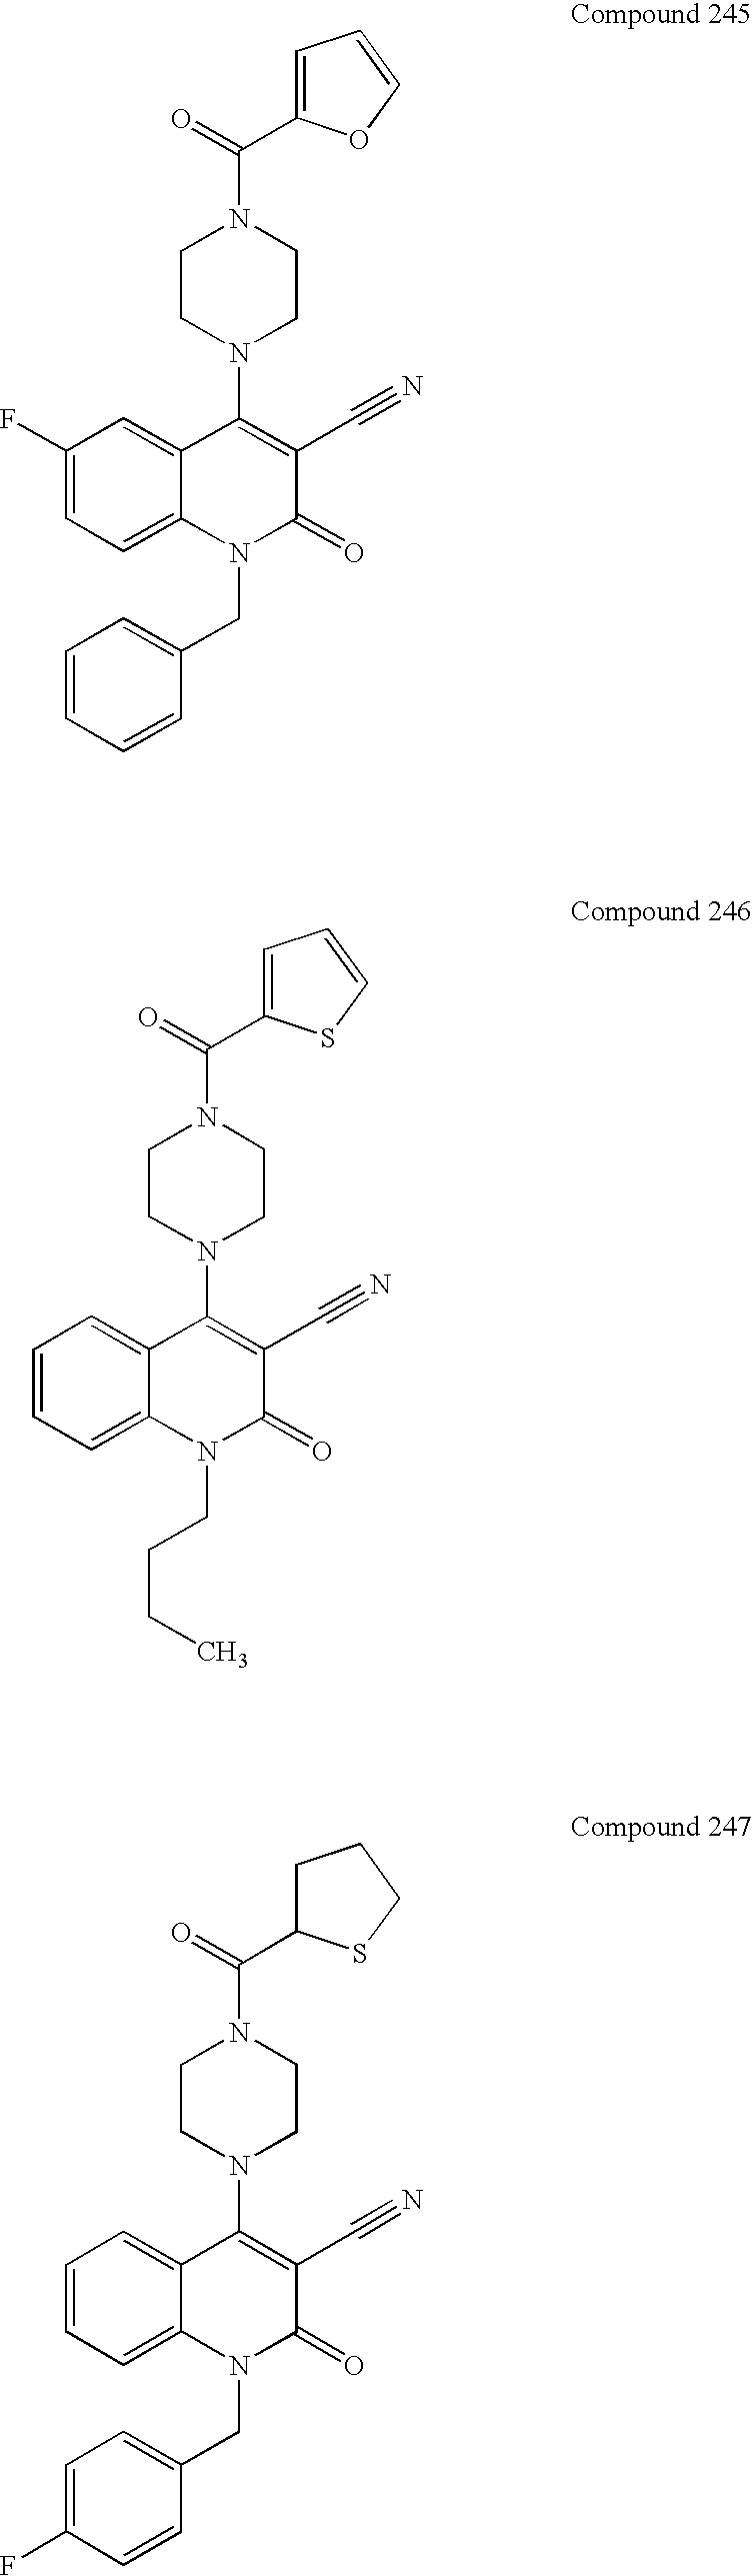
C1=C(C(=O)N2CCN(C3=C(C#N)C(=O)N(CC4=CC=CC=C4)C4=CC=C(F)C=C34)CC2)OC=C1.C1=C(C(=O)N2CCN(C3=C(C#N)C(=O)N(CCCC)C4=CC=CC=C34)CC2)SC=C1.C(=O)(N1CCN(C2=C(C#N)C(=O)N(CC3=CC=C(F)C=C3)C3=CC=CC=C23)CC1)C1CCCS1
